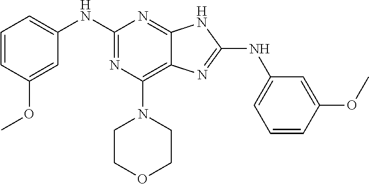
C1=CC(OC)=CC(NC2=NC(N3CCOCC3)=C3C(=N2)NC(NC2=CC=CC(OC)=C2)=N3)=C1
